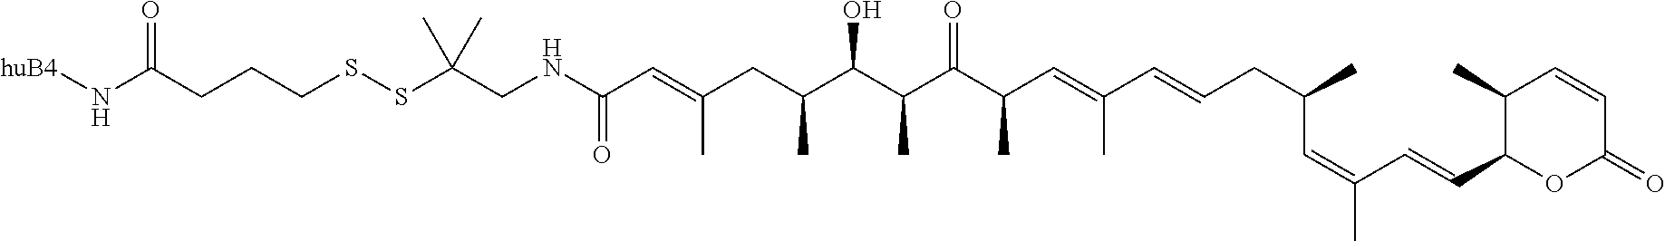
N(C(C=C(CC(C(C(C(C(C=C(C=CCC(C)C=C(C)C=CC1OC(=O)C=CC1C)C)C)=O)C)O)C)C)=O)CC(SSCCCC(N[huB4])=O)(C)C
